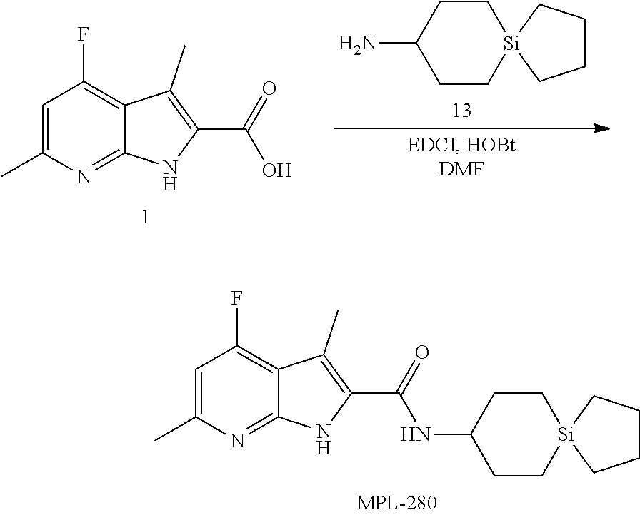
N(C(C1=C(C)C2=C(F)C=C(C)N=C2N1)=O)C1CC[Si]2(CC1)CCCC2.C1(C)=CC(F)=C2C(C)=C(C(=O)O)NC2=N1.NC1CC[Si]2(CC1)CCCC2
